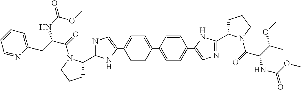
C1=CC(C2=CC=C(C3=CN=C(C4CCCN4C(C(NC(OC)=O)C(OC)C)=O)N3)C=C2)=CC=C1C1=CN=C(C2CCCN2C(=O)C(NC(=O)OC)CC2=CC=CC=N2)N1
